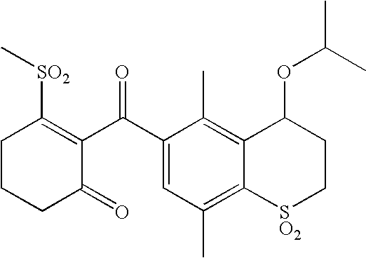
C1CCC(=O)C(C(C2=CC(C)=C3C(=C2C)C(OC(C)C)CC[SO2]3)=O)=C1[SO2]C
